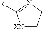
[XN]1CCN=C1[R]
